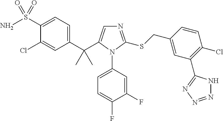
C1(C(C2=CN=C(SCC3=CC(C4=NN=NN4)=C(Cl)C=C3)N2C2=CC=C(F)C(F)=C2)(C)C)=CC=C(S(=O)(N)=O)C(Cl)=C1
